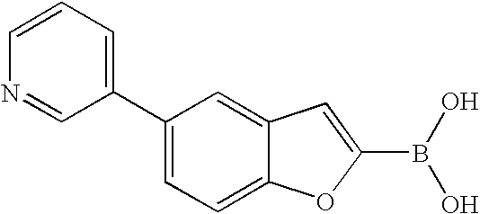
C1(C2=CC=C3C(=C2)C=C(B(O)O)O3)=CC=CN=C1
